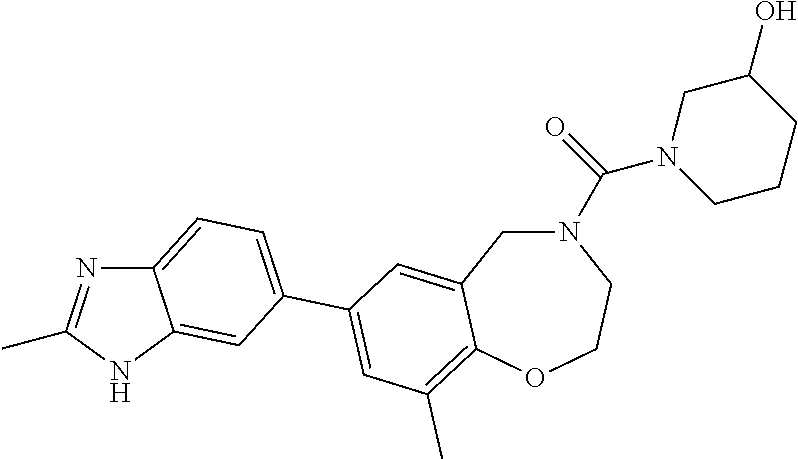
CC1=NC2=CC=C(C3=CC(C)=C4C(=C3)CN(C(=O)N3CCCC(O)C3)CCO4)C=C2N1
